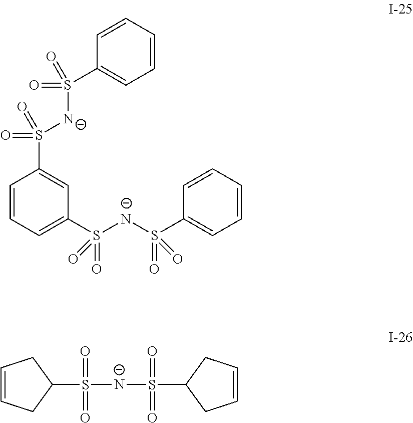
C1=CC=C(S([N-]S(C2=CC=CC=C2)(=O)=O)(=O)=O)C=C1S([N-]S(C1=CC=CC=C1)(=O)=O)(=O)=O.C1=CCC(S([N-]S(C2CC=CC2)(=O)=O)(=O)=O)C1
